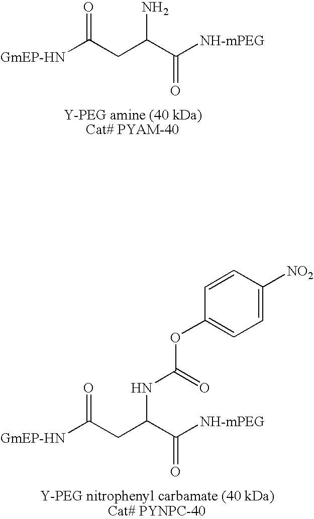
[GmEP-HN]C(CC(C([NH-mPEG])=O)N)=O.[GmEP-HN]C(CC(C([NH-mPEG])=O)NC(=O)OC1=CC=C([NO2])C=C1)=O
